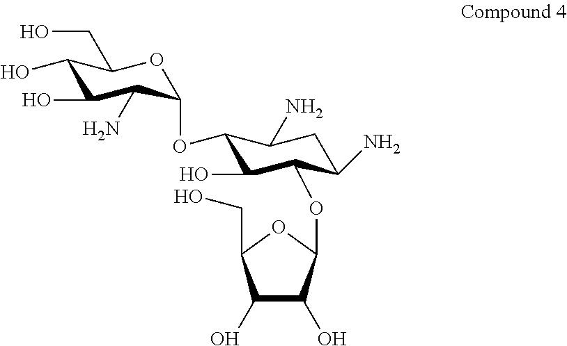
C1(O)C(O)C(OC2C(O)C(OC3C(N)C(O)C(O)C(CO)O3)C(N)CC2N)OC1CO
